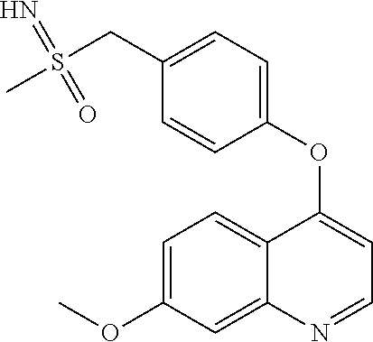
C1=C(OC)C=C2C(=C1)C(OC1=CC=C(CS(C)(=N)=O)C=C1)=CC=N2
